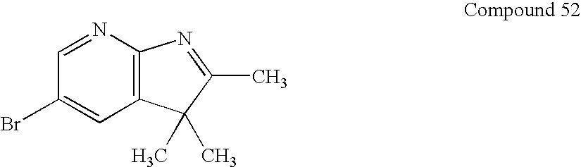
C1=NC2=C(C=C1Br)C(C)(C)C(C)=N2
